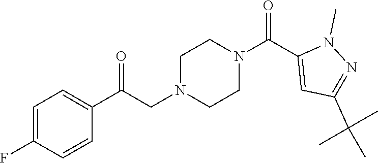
C1=C(F)C=CC(C(CN2CCN(C(C3=CC(C(C)(C)C)=NN3C)=O)CC2)=O)=C1
